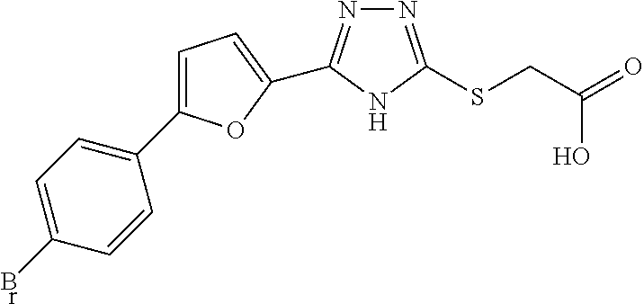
C1(C2=CC=C(C3=NN=C(SCC(=O)O)N3)O2)=CC=C(Br)C=C1
